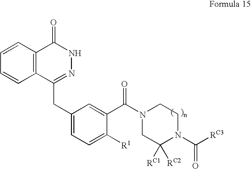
C12=C(C(CC3=CC=C([R1])C(C(N4CC([RC1])([RC2])N(C([RC3])=O)CC4)=O)=C3)=NNC1=O)C=CC=C2
